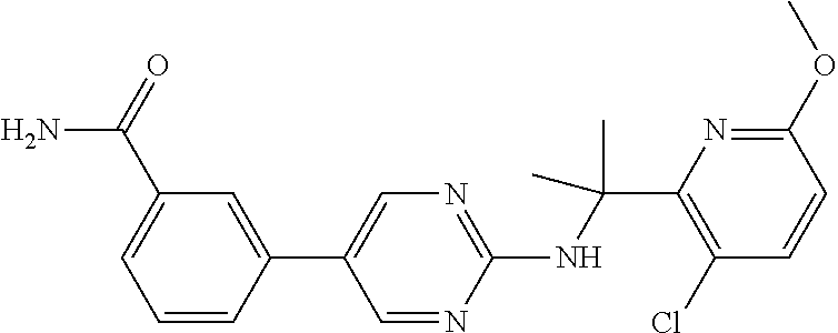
C1(NC(C2=C(Cl)C=CC(OC)=N2)(C)C)=NC=C(C2=CC(C(=O)N)=CC=C2)C=N1
